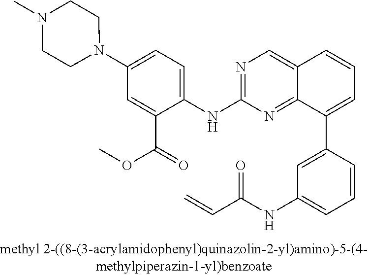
N1=C(NC2=CC=C(N3CCN(C)CC3)C=C2C(=O)OC)N=C2C(=C1)C=CC=C2C1=CC(NC(C=C)=O)=CC=C1
